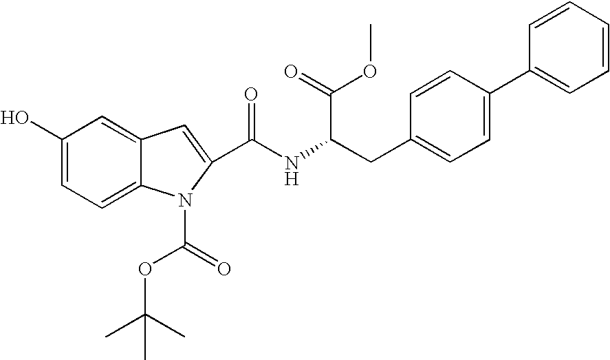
C(NC(CC1=CC=C(C2=CC=CC=C2)C=C1)C(=O)OC)(=O)C1=CC2=CC(O)=CC=C2N1C(=O)OC(C)(C)C
